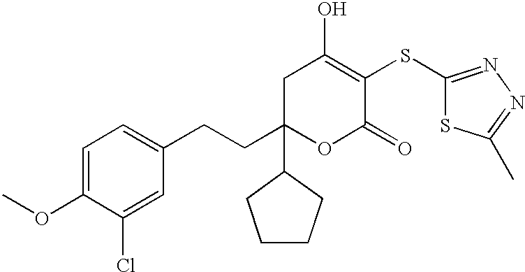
C1C(CCC2=CC=C(OC)C(Cl)=C2)(C2CCCC2)OC(=O)C(SC2=NN=C(C)S2)=C1O
